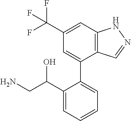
C12=C(C=C(C(F)(F)F)C=C1C1=CC=CC=C1C(CN)O)NN=C2
